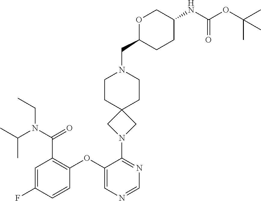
C1=C(F)C=CC(OC2=CN=CN=C2N2CC3(C2)CCN(CC2CCC(NC(OC(C)(C)C)=O)CO2)CC3)=C1C(N(CC)C(C)C)=O
